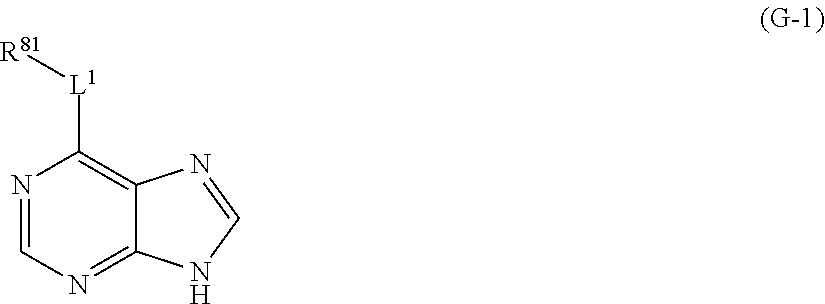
N1=CN=C2C(=C1[L1][R81])N=CN2
